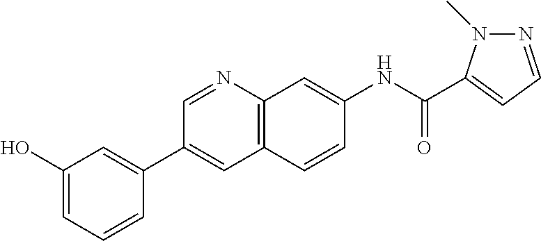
C1(O)=CC=CC(C2=CC3=C(N=C2)C=C(NC(=O)C2=CC=NN2C)C=C3)=C1
